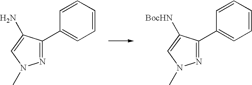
N1=C(C2=CC=CC=C2)C(N)=CN1C.N1=C(C2=CC=CC=C2)C([BocHN])=CN1C
